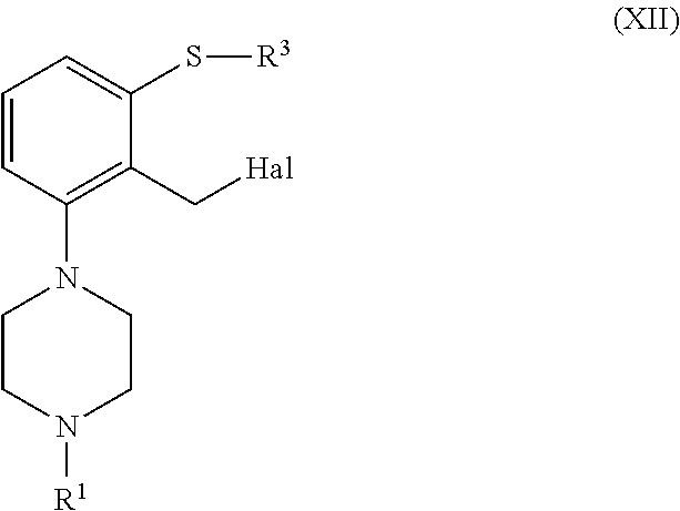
C1=CC(N2CCN([R1])CC2)=C(C[Hal])C(S[R3])=C1
